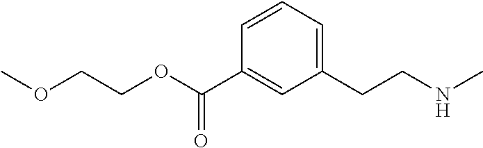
C1=CC=C(CCNC)C=C1C(OCCOC)=O
